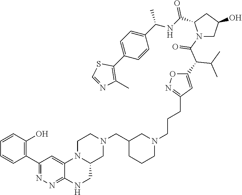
C1=CC(C2=NN=C3C(=C2)N2C(CN3)CN(CC3CCCN(CCCC4=NOC(C(C(C)C)C(N5CC(O)CC5C(NC(C5=CC=C(C6=C(C)N=CS6)C=C5)C)=O)=O)=C4)C3)CC2)=C(O)C=C1
